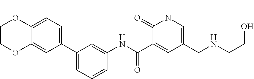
C1=C2OCCOC2=CC(C2=CC=CC(NC(C3=CC(CNCCO)=CN(C)C3=O)=O)=C2C)=C1
